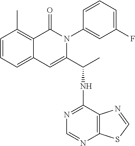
C1=CC=C2C(=C1C)C(=O)N(C1=CC(F)=CC=C1)C(C(C)NC1=NC=NC3=C1N=CS3)=C2
